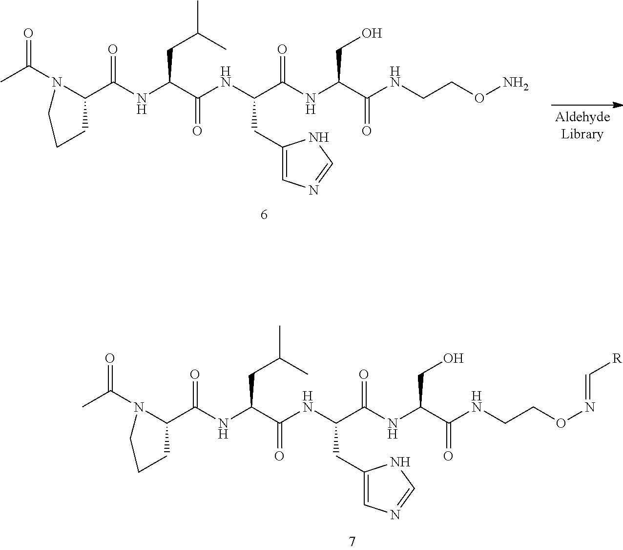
CC(N1C(C(NC(C(NC(C(NC(C(NCCON)=O)CO)=O)CC2=CN=CN2)=O)CC(C)C)=O)CCC1)=O.CC(N1C(C(NC(C(NC(C(NC(C(NCCON=C[R])=O)CO)=O)CC2=CN=CN2)=O)CC(C)C)=O)CCC1)=O
